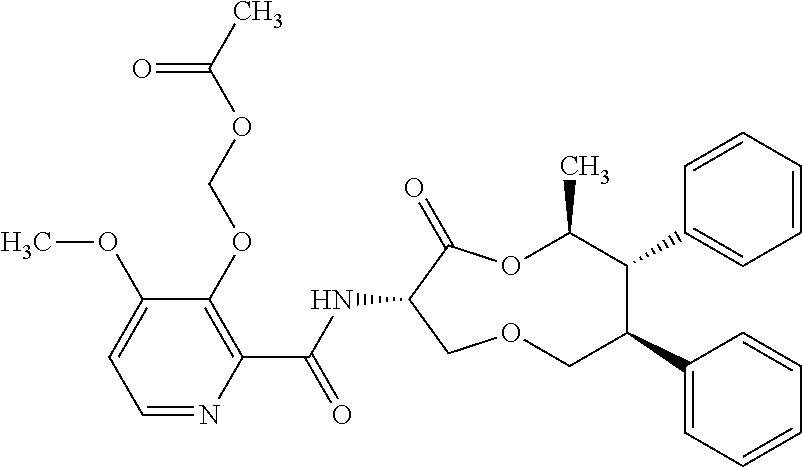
C1(OCOC(C)=O)=C(C(NC2C(=O)OC(C)C(C3=CC=CC=C3)C(C3=CC=CC=C3)COC2)=O)N=CC=C1OC
